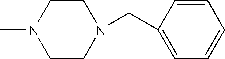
C1CN(CC2=CC=CC=C2)CCN1C
